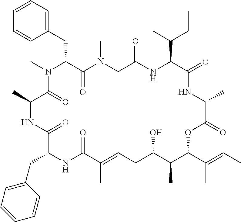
C1=CC=C(CC2C(=O)N(C)CC(=O)NC(C(C)CC)C(=O)NC(C)C(=O)OC(C(C)=CC)C(C)C(O)CC=C(C)C(=O)NC(CC3=CC=CC=C3)C(=O)NC(C)C(=O)N2C)C=C1
